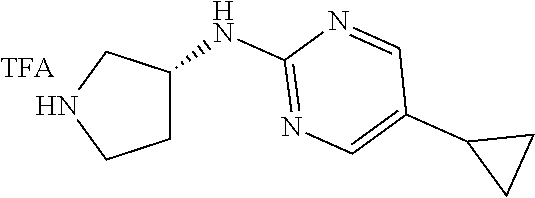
N1CCC(NC2=NC=C(C3CC3)C=N2)C1
